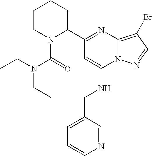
C1(C2=NC3=C(Br)C=NN3C(NCC3=CC=CN=C3)=C2)CCCCN1C(=O)N(CC)CC
